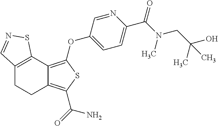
C12=C(C3=C(OC4=CC=C(C(N(CC(O)(C)C)C)=O)N=C4)SC(C(=O)N)=C3CC1)SN=C2
